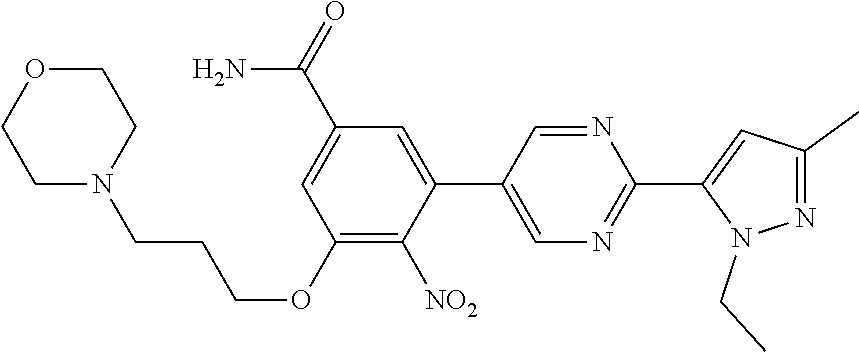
C1(OCCCN2CCOCC2)=C([NO2])C(C2=CN=C(C3=CC(C)=NN3CC)N=C2)=CC(C(N)=O)=C1
